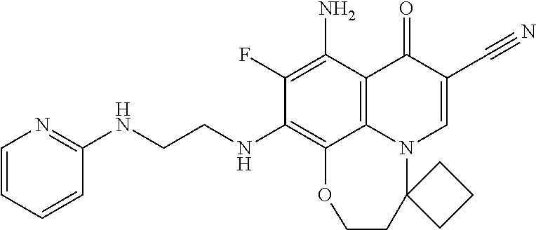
C1(F)=C(N)C2=C3C(=C1NCCNC1=NC=CC=C1)OCCC1(N3C=C(C#N)C2=O)CCC1
